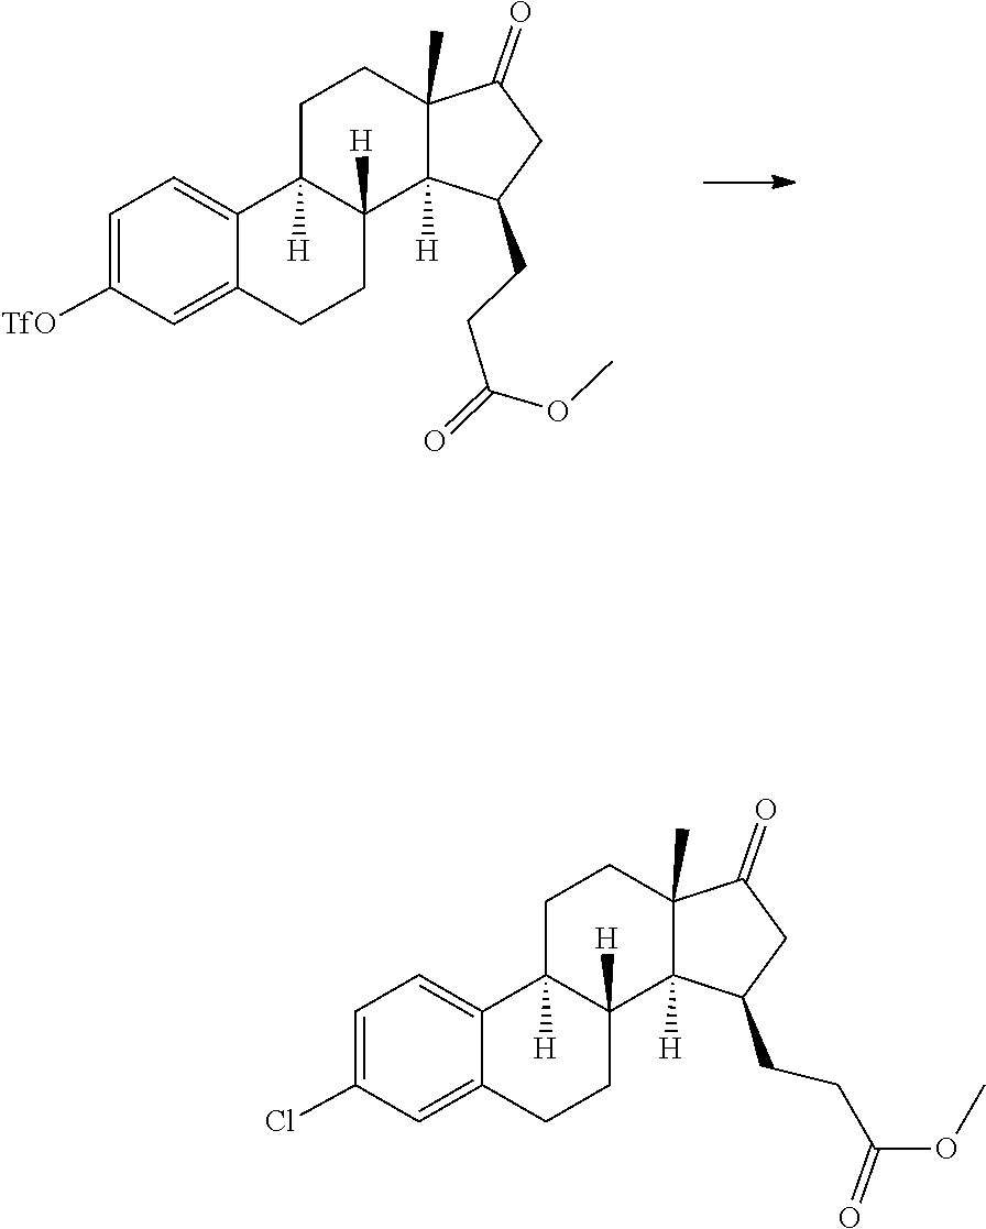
O(C)C(=O)CCC1CC(=O)C2(C)CCC3([H])C4=CC=C([TfO])C=C4CCC3([H])C21[H].O(C)C(=O)CCC1CC(=O)C2(C)CCC3([H])C4=CC=C(Cl)C=C4CCC3([H])C21[H]
